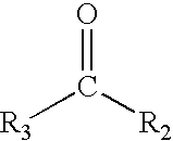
O=C([R2])[R3]
